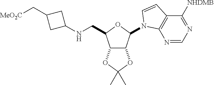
C12C(C(N3C4=C(C([NHDMB])=NC=N4)C=C3)OC1CNC1CC(C[MeO2C])C1)OC(C)(C)O2
